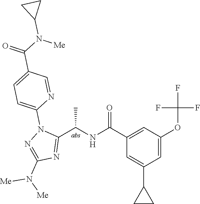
C1(C(=O)NC(C2=NC(N([Me])[Me])=NN2C2=CC=C(C(=O)N([Me])C3CC3)C=N2)C)=CC(OC(F)(F)F)=CC(C2CC2)=C1
